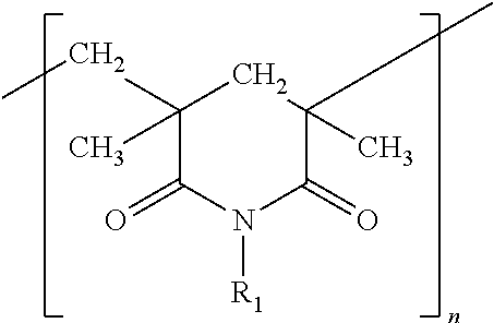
C1(CC)(C)C(=O)N([R1])C(=O)C(C)(C)C1
